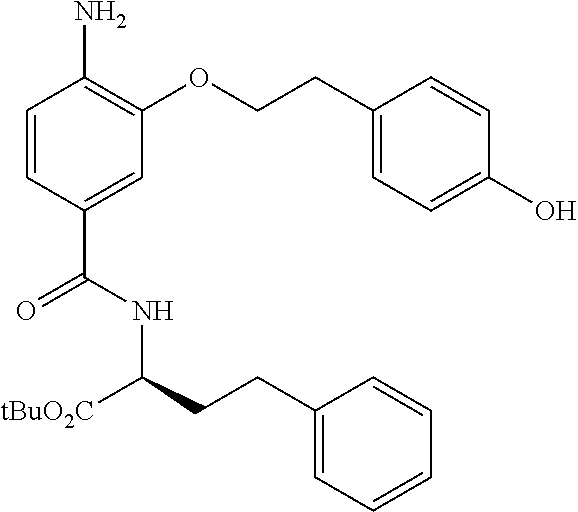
C1=CC(C(NC(CCC2=CC=CC=C2)[tBuO2C])=O)=CC(OCCC2=CC=C(O)C=C2)=C1N
